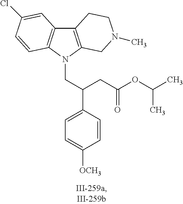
C12=C(N(CC(C3=CC=C([OCH3])C=C3)CC(OC(C)C)=O)C3=C1C=C(Cl)C=C3)CN(C)CC2
